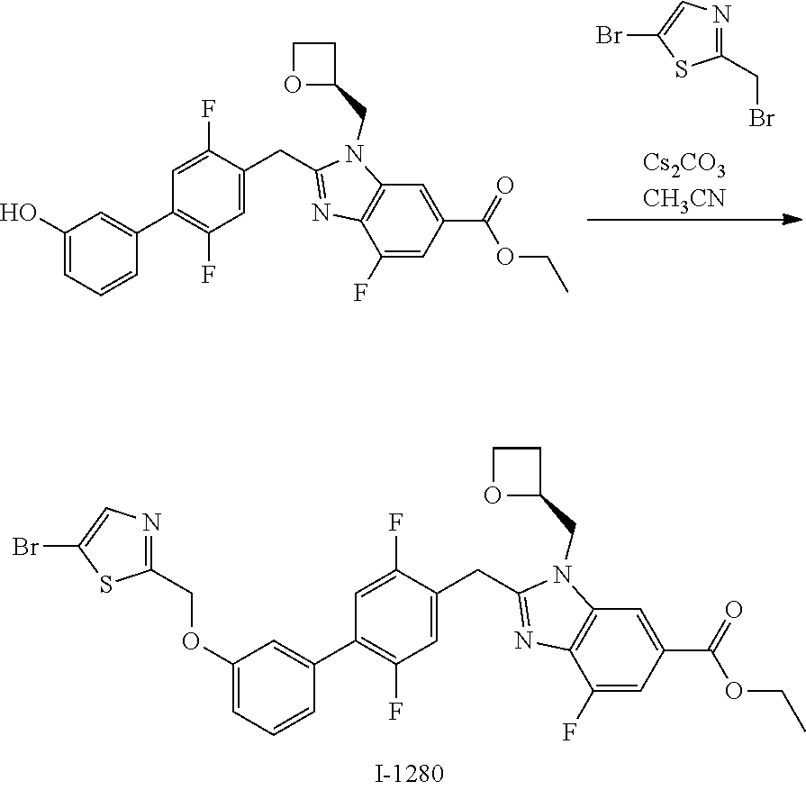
[Cs2CO3CH3CN].C1(CBr)=NC=C(Br)S1.C1(O)=CC=CC(C2=C(F)C=C(CC3=NC4=C(C=C(C(=O)OCC)C=C4F)N3CC3CCO3)C(F)=C2)=C1.C1(OCC2=NC=C(Br)S2)=CC=CC(C2=C(F)C=C(CC3=NC4=C(C=C(C(=O)OCC)C=C4F)N3CC3CCO3)C(F)=C2)=C1
